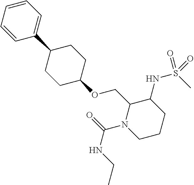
C1(C2=CC=CC=C2)CCC(OCC2N(C(=O)NCC)CCCC2NS(C)(=O)=O)CC1
